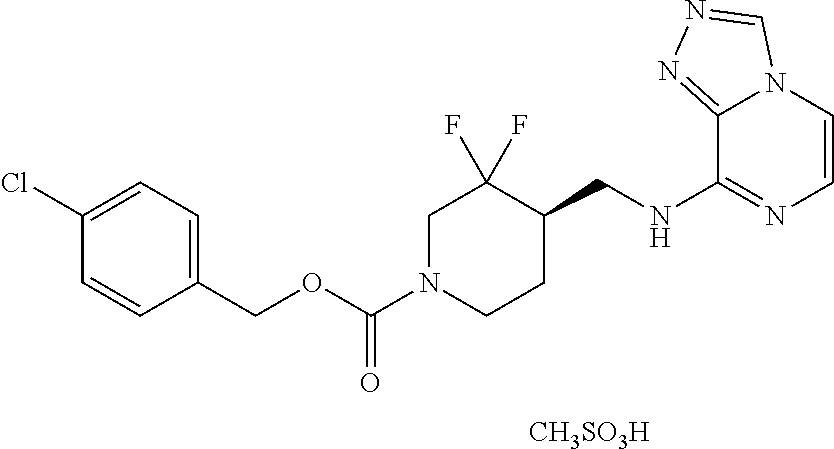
C(OC(N1CCC(CNC2=NC=CN3C2=NN=C3)C(F)(F)C1)=O)C1=CC=C(Cl)C=C1.[CH3SO3H]
